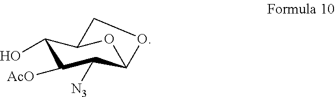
OC1C([AcO])C([N3])C2OC1CO2
